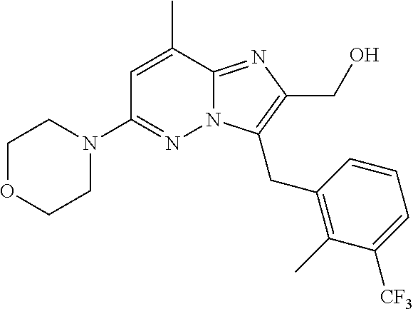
C1=C(C)C2=NC(CO)=C(CC3=C(C)C([CF3])=CC=C3)N2N=C1N1CCOCC1
